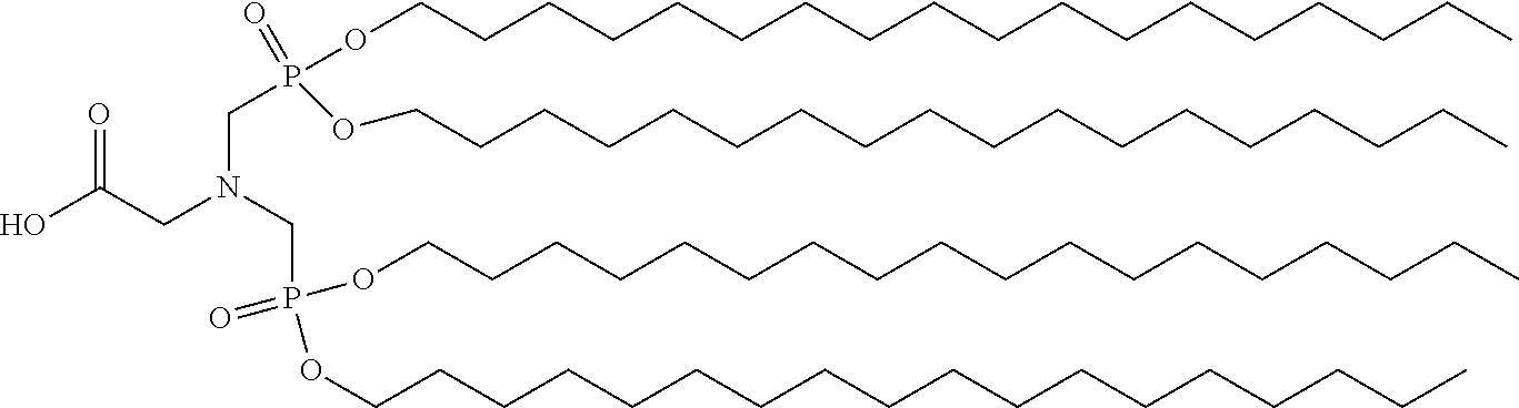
OC(CN(CP(OCCCCCCCCCCCCCCCCCC)(=O)OCCCCCCCCCCCCCCCCCC)CP(=O)(OCCCCCCCCCCCCCCCCCC)OCCCCCCCCCCCCCCCCCC)=O
